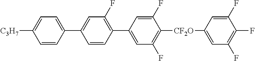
[C3H7]C1=CC=C(C2=CC(F)=C(C3=CC(F)=C([CF2O]C4=CC(F)=C(F)C(F)=C4)C(F)=C3)C=C2)C=C1
